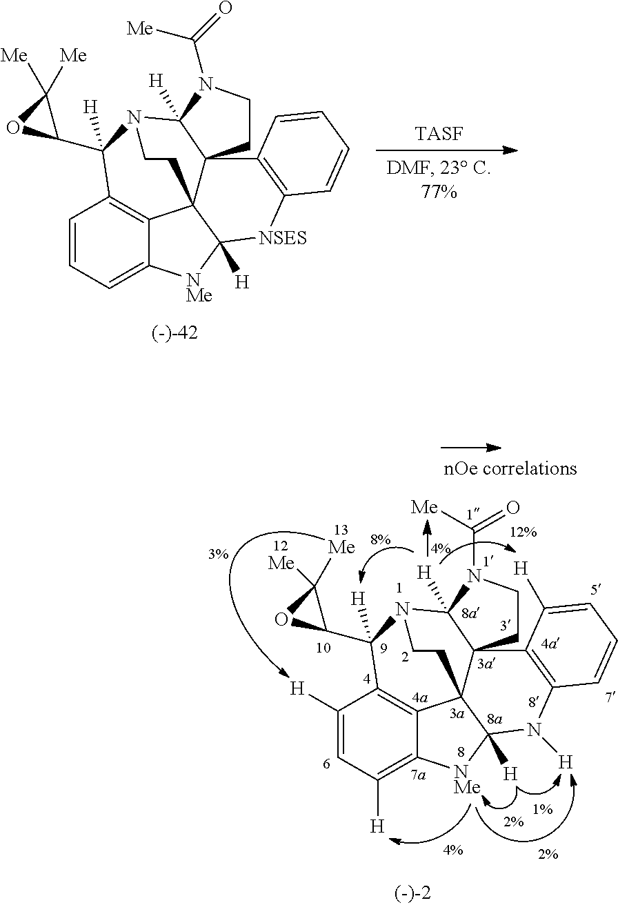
C1([H])=CC([H])=C2C3=C1C(C1OC1([Me])[Me])([H])N1C4([H])C5(C3(C([H])([NMe]2)N([H])C2=C5C([H])=CC=C2)CC1)CCN4C([Me])=O.[TASF].C1=CC=C2C3=C1C(C1OC1([Me])[Me])([H])N1C4([H])C5(C3(C([H])([NMe]2)[NSES]C2=C5C=CC=C2)CC1)CCN4C(=O)[Me]
